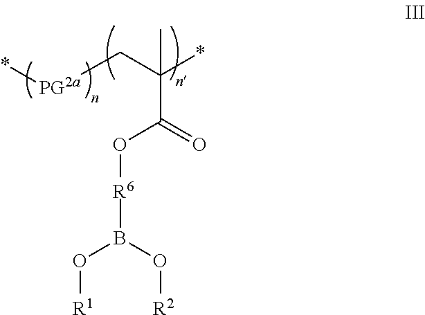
*[PG2a]CC(*)(C)C(O[R6]B(O[R2])O[R1])=O
